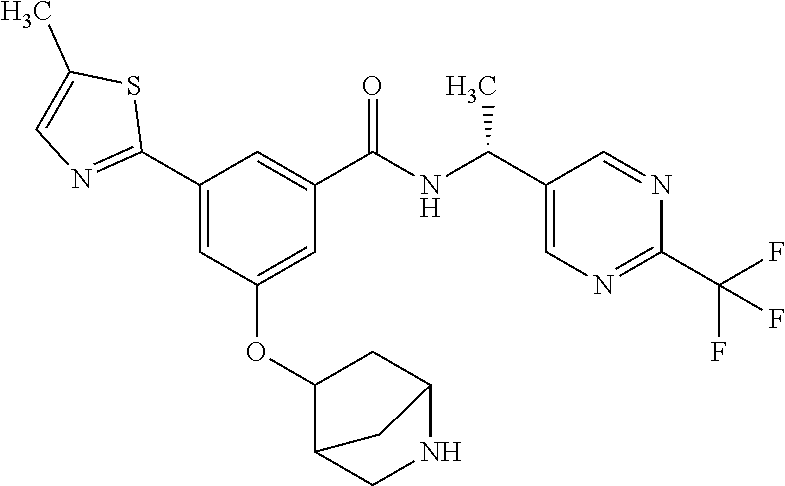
C1(C2=NC=C(C)S2)=CC(OC2C3CNC(C2)C3)=CC(C(NC(C2=CN=C(C(F)(F)F)N=C2)C)=O)=C1
